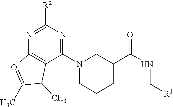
C1([R2])=NC2=C(C(N3CCCC(C(NC[R1])=O)C3)=N1)C(C)C(C)=[O+]2
